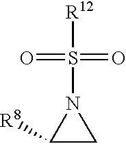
O=S([R12])(=O)N1C([R8])C1
